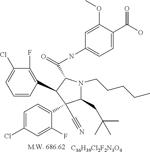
[C36H39Cl2F2N3O4].C1=CC(C2C(C(NC3=CC=C(C(O)=O)C(OC)=C3)=O)N(CCCCC)C(CC(C)(C)C)C2(C2=CC=C(Cl)C=C2F)C#N)=C(F)C(Cl)=C1
